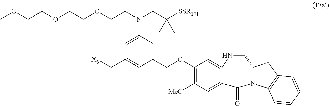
C1(OCC2=CC(N(CC([SSR101])(C)C)CCOCCOCCOC)=CC(C[X3])=C2)=C([MeO])C=C2C(=C1)NCC1N(C2=O)C2=C(C1)C=CC=C2
